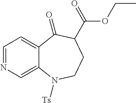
C1=NC=C2C(=C1)C(=O)C(C(OCC)=O)CCN2[Ts]
